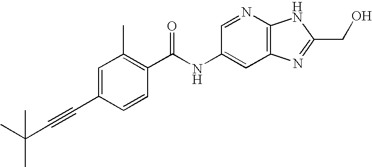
C1=C(C#CC(C)(C)C)C=CC(C(NC2=CC3=C(N=C2)NC(CO)=N3)=O)=C1C
